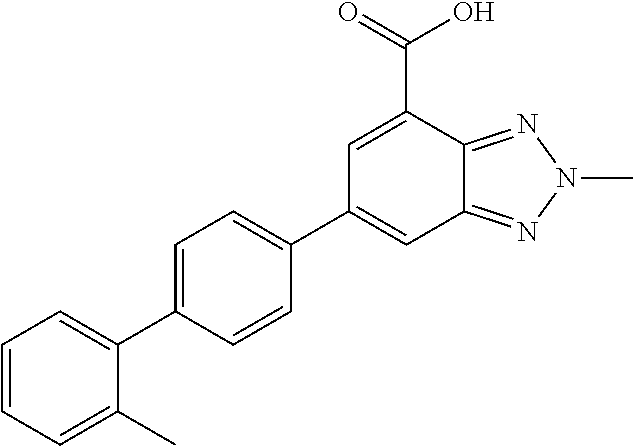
C1=C(C(O)=O)C2=NN(C)N=C2C=C1C1=CC=C(C2=CC=CC=C2C)C=C1
